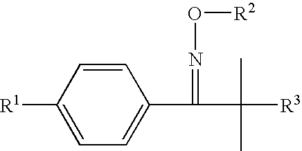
C1=CC([R1])=CC=C1C(C([R3])(C)C)=NO[R2]
